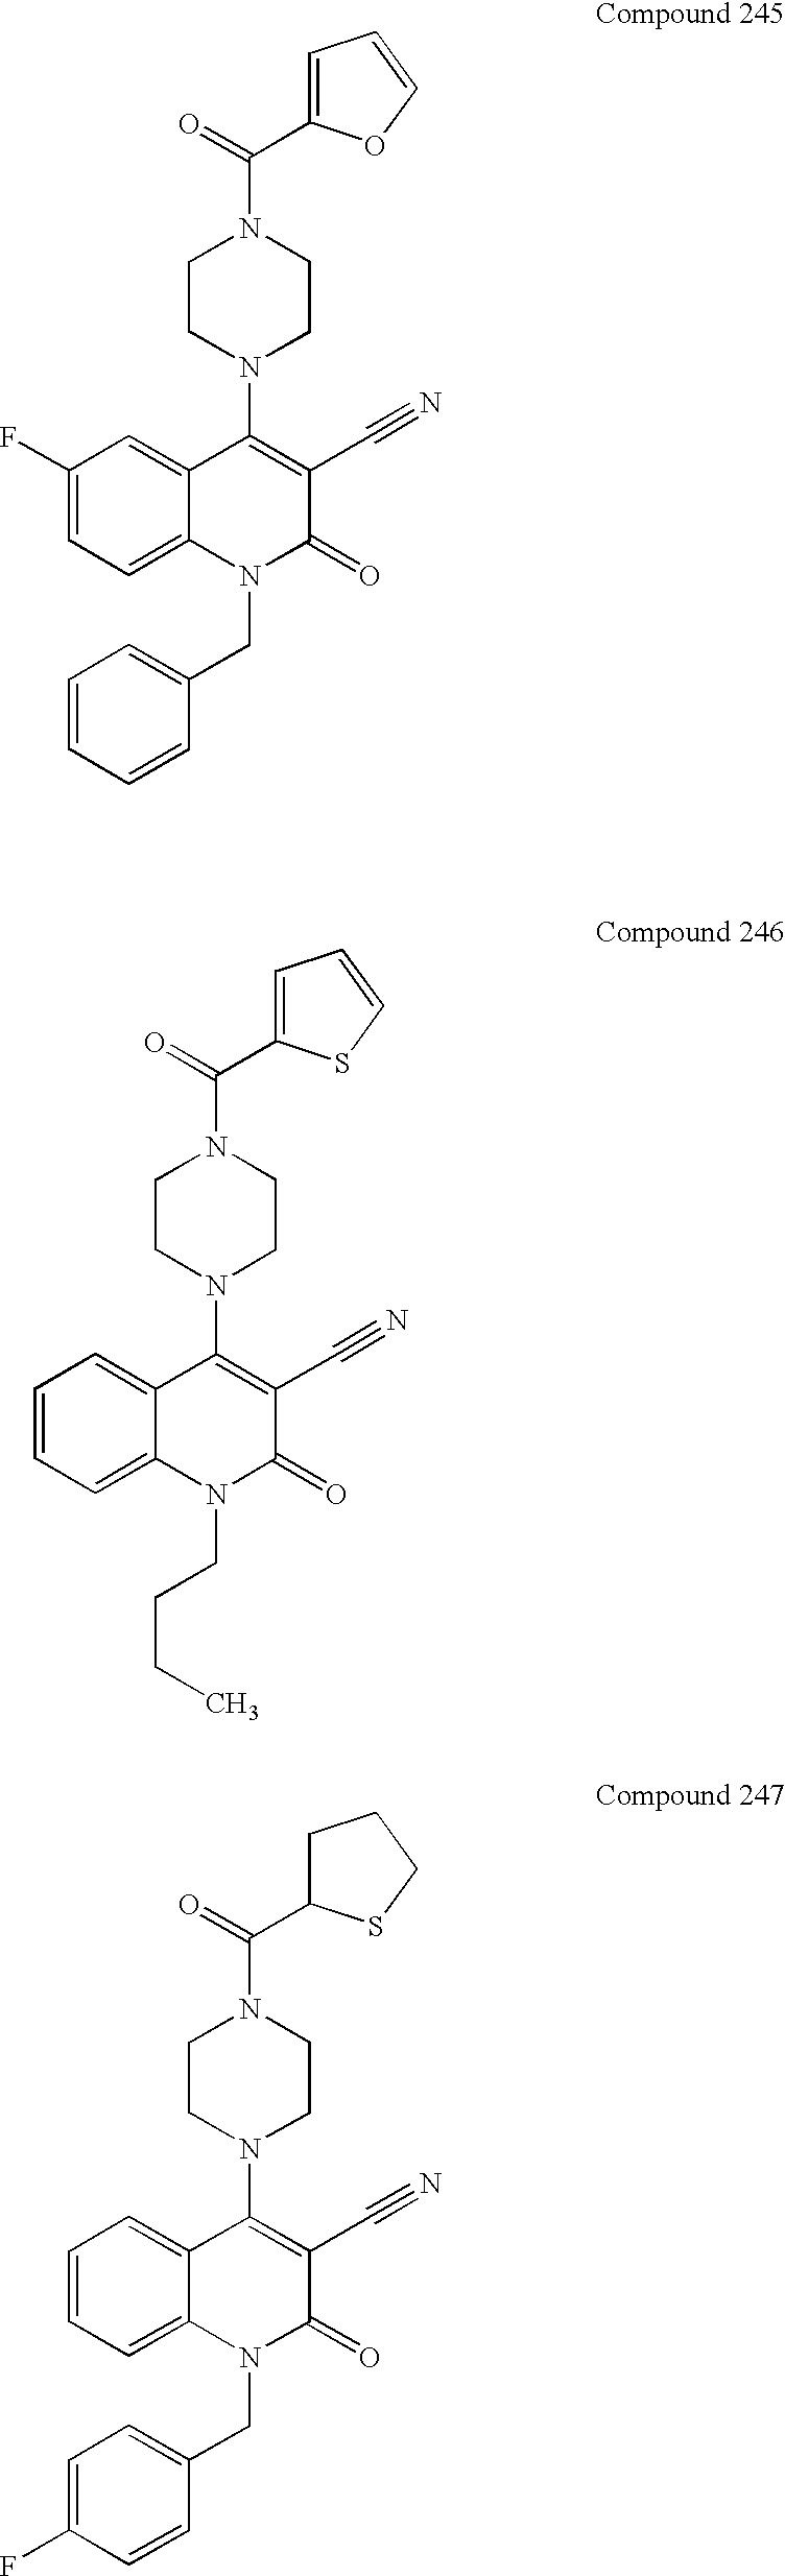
C1(F)=CC=C2C(=C1)C(N1CCN(C(=O)C3=CC=CO3)CC1)=C(C#N)C(=O)N2CC1=CC=CC=C1.C1=CC=C2C(=C1)C(N1CCN(C(=O)C3=CC=CS3)CC1)=C(C#N)C(=O)N2CCCC.C1=CC=C2C(=C1)C(N1CCN(C(=O)C3CCCS3)CC1)=C(C#N)C(=O)N2CC1=CC=C(F)C=C1
